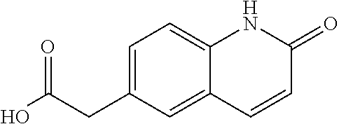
C1=C(CC(O)=O)C=C2C(=C1)NC(=O)C=C2
